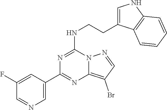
C1(C2=NC3=C(Br)C=NN3C(NCCC3=CNC4=C3C=CC=C4)=N2)=CN=CC(F)=C1
